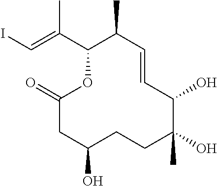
IC=C(C1C(C)C=CC(O)C(C)(O)CCC(O)CC(=O)O1)C
